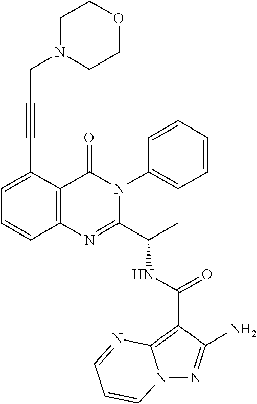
C1(C(NC(C2=NC3=C(C(=O)N2C2=CC=CC=C2)C(C#CCN2CCOCC2)=CC=C3)C)=O)=C2N(N=C1N)C=CC=N2
